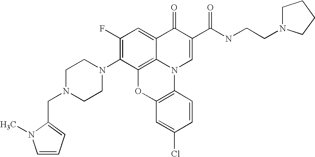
C1(F)=C(N2CCN(CC3=CC=CN3C)CC2)C2=C3C(=C1)C(=O)C(C(NCCN1CCCC1)=O)=CN3C1=C(O2)C=C(Cl)C=C1
